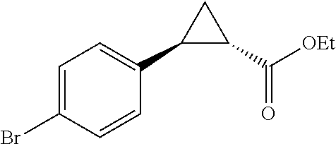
C1=C(Br)C=CC(C2C(C([OEt])=O)C2)=C1
